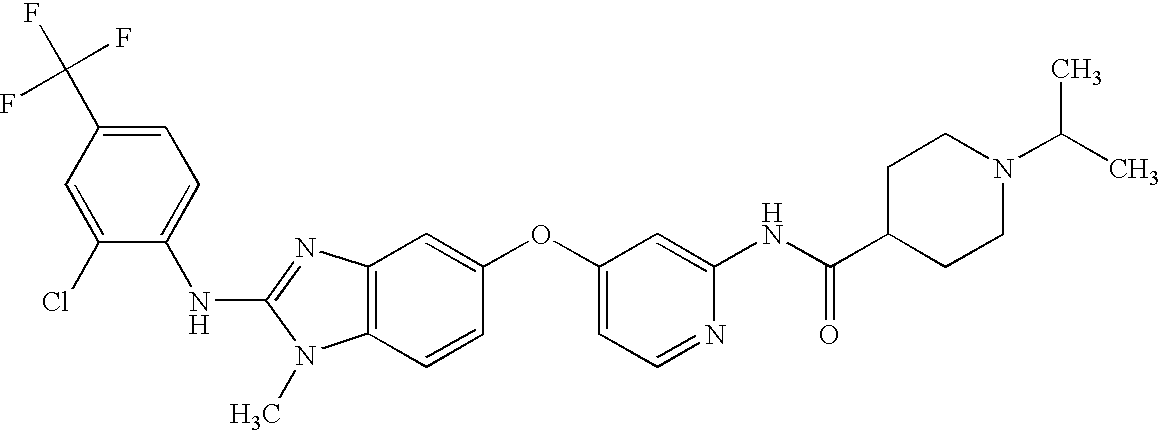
C1=C(C(F)(F)F)C=C(Cl)C(NC2=NC3=C(N2C)C=CC(OC2=CC=NC(NC(C4CCN(C(C)C)CC4)=O)=C2)=C3)=C1
